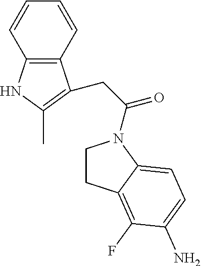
C1CC2=C(F)C(N)=CC=C2N1C(CC1=C(C)NC2=C1C=CC=C2)=O
